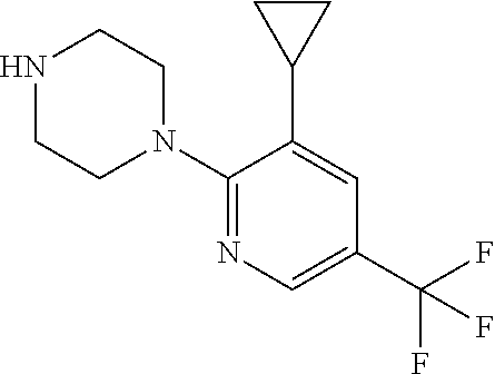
C1(N2CCNCC2)=NC=C(C(F)(F)F)C=C1C1CC1
